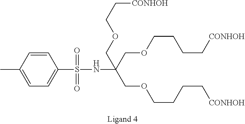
C(C(COCCCC[CONHOH])(COCCCC[CONHOH])NS(C1=CC=C(C)C=C1)(=O)=O)OCC[CONHOH]
